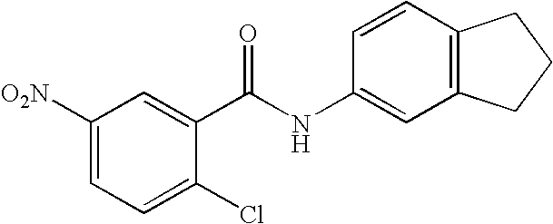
C1([O2N])=CC=C(Cl)C(C(NC2=CC3=C(C=C2)CCC3)=O)=C1
